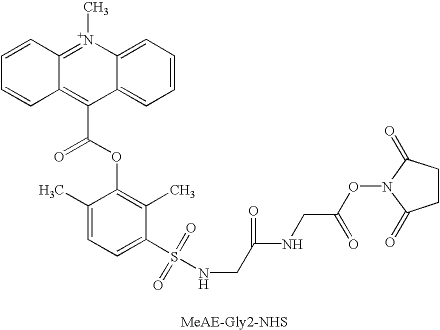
C1=CC=C2C(=C1)C(C(=O)OC1=C(C)C(S(NCC(NCC(ON3C(=O)CCC3=O)=O)=O)(=O)=O)=CC=C1C)=C1C(=[N+]2C)C=CC=C1
